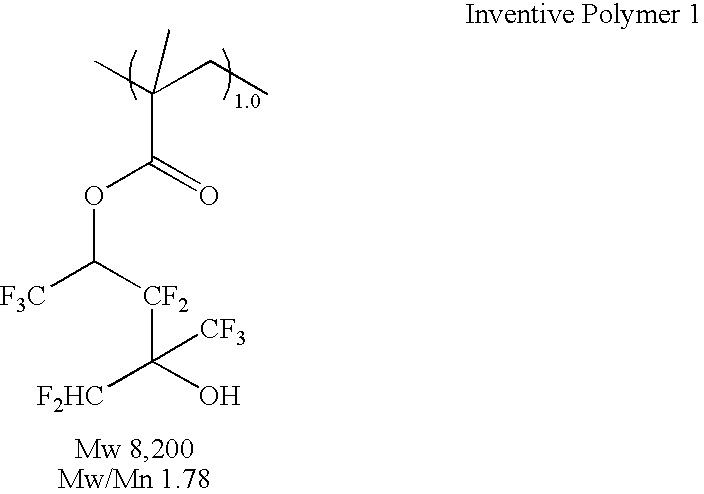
CC(CC)(C)C(=O)OC([F3C])[CF2]C(O)([F2HC])[CF3]
